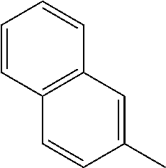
C1=CC2=C(C=C1)C=C(C)C=C2
